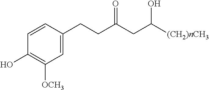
C1=C(CCC(CC([(CH2)nCH3])O)=O)C=CC(O)=C1[OCH3]
